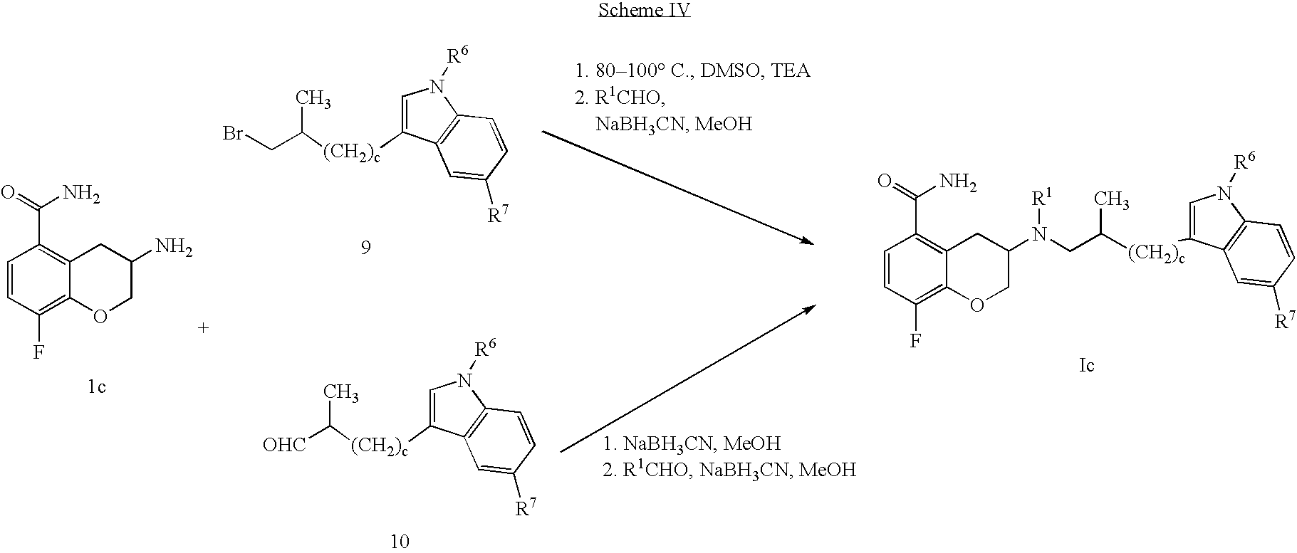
C1(F)=C2C(=C(C(=O)N)C=C1)CC(N)CO2.C1([(CH2)c]C(CBr)C)=CN([R6])C2=C1C=C([R7])C=C2.C1([(CH2)c]C([OHC])C)=CN([R6])C2=C1C=C([R7])C=C2.C1(F)=C2C(=C(C(N)=O)C=C1)CC(N([R1])CC([(CH2)c]C1=CN([R6])C3=C1C=C([R7])C=C3)C)CO2
